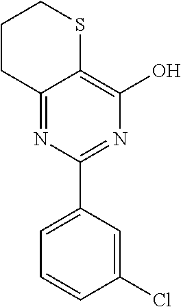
N1=C(C2=CC=CC(Cl)=C2)N=C2C(=C1O)SCCC2
